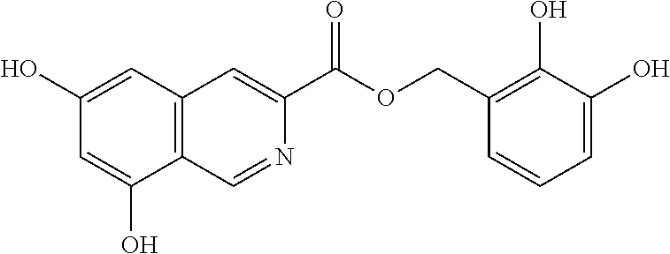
C12=C(C=NC(C(=O)OCC3=C(O)C(O)=CC=C3)=C1)C(O)=CC(O)=C2
